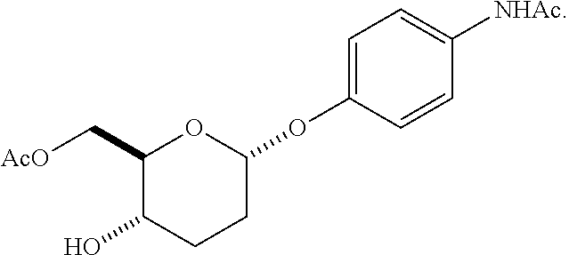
C1(C[AcO])C(O)CCC(OC2=CC=C([NHAc])C=C2)O1
